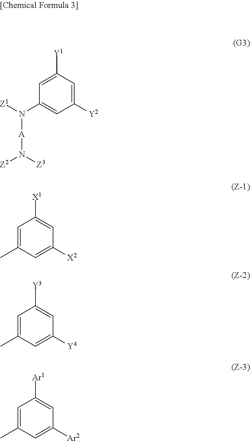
N([Z1])(C1=CC([Y2])=CC([Y1])=C1)[A]N([Z2])[Z3].C1=C(C)C=C([X2])C=C1[X1].C1=C(C)C=C([Y4])C=C1[Y3].C1=C(C)C=C([Ar2])C=C1[Ar1]
